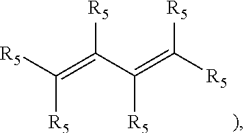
[R5]C([R5])=C([R5])C([R5])=C([R5])[R5]
